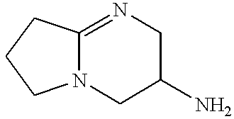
C12=NCC(N)CN1CCC2
